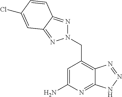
C1=C(N)N=C2C(=C1CN1N=C3C(=N1)C=C(Cl)C=C3)N=NN2
